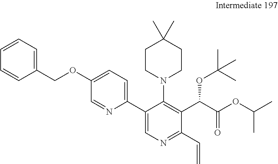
C1=C(OCC2=CC=CC=C2)C=NC(C2=CN=C(C=C)C(C(C(OC(C)C)=O)OC(C)(C)C)=C2N2CCC(C)(C)CC2)=C1
